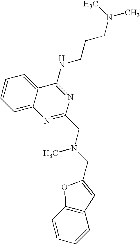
C12=CC=CC=C1C(NCCCN(C)C)=NC(CN(CC1=CC3=C(C=CC=C3)O1)C)=N2
